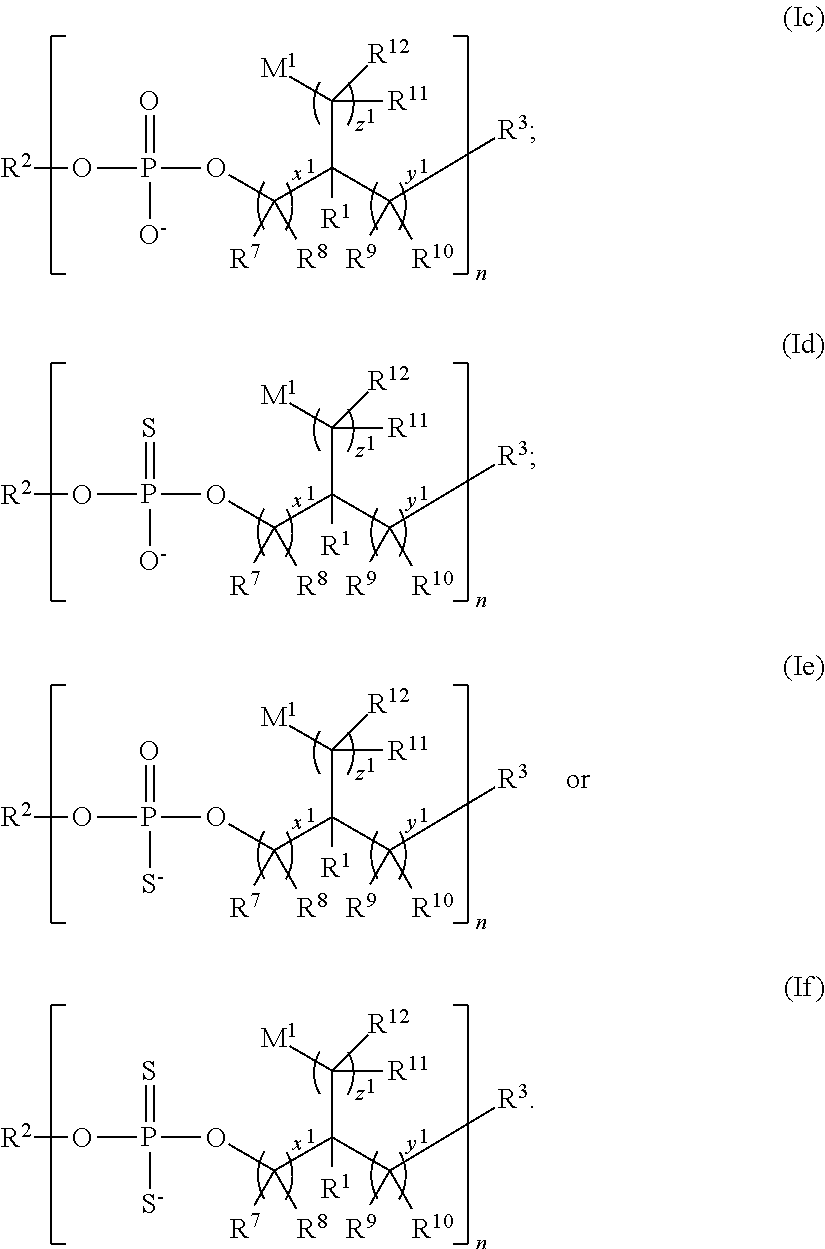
[R2]OP(OC(C(C([R3])([R9])[R10])(C([M1])([R11])[R12])[R1])([R7])[R8])(=O)[O-].[R2]OP(OC(C(C([R3])([R9])[R10])(C([M1])([R11])[R12])[R1])([R7])[R8])(=S)[O-].[R2]OP(OC(C(C([R3])([R9])[R10])(C([M1])([R11])[R12])[R1])([R7])[R8])(=S)[S-].[R2]OP(OC(C(C([R3])([R9])[R10])(C([M1])([R11])[R12])[R1])([R7])[R8])(=O)[S-]
